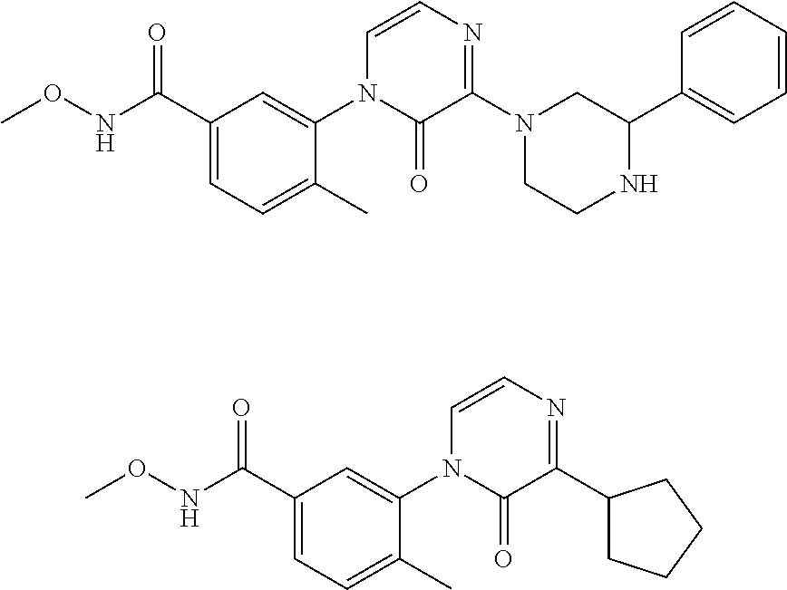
C1(C(=O)NOC)=CC=C(C)C(N2C(=O)C(N3CCNC(C4=CC=CC=C4)C3)=NC=C2)=C1.C1(C(=O)NOC)=CC=C(C)C(N2C(=O)C(C3CCCC3)=NC=C2)=C1
